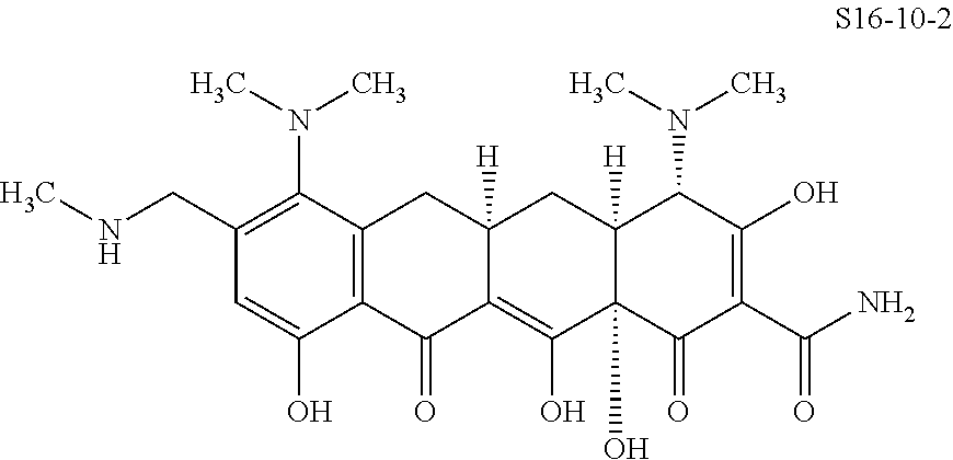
C1(CNC)=C(N(C)C)C2=C(C(O)=C1)C(=O)C1=C(O)C3(O)C([H])(CC1([H])C2)C(N(C)C)C(O)=C(C(N)=O)C3=O
